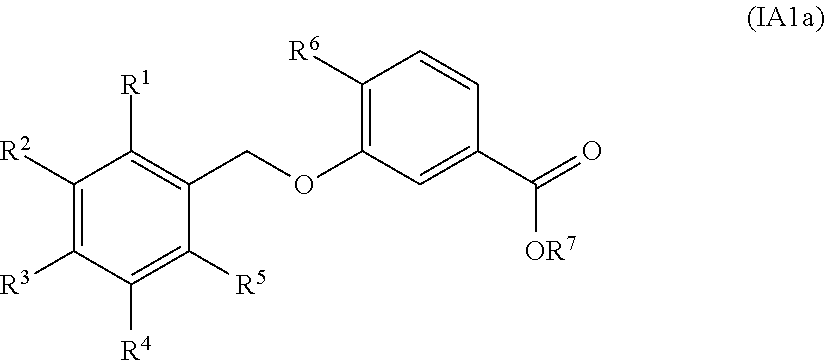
C1([R6])=C(OCC2=C([R1])C([R2])=C([R3])C([R4])=C2[R5])C=C(C(=O)[OR7])C=C1
